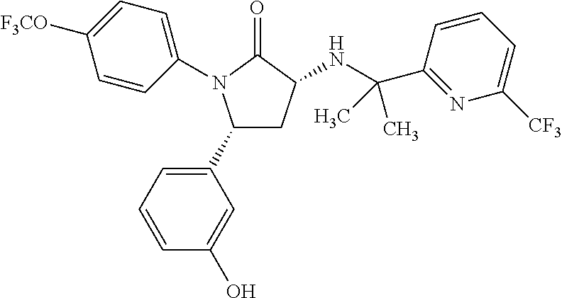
C1(C2=CC=CC(O)=C2)CC(NC(C2=NC([CF3])=CC=C2)(C)C)C(=O)N1C1=CC=C([F3CO])C=C1
